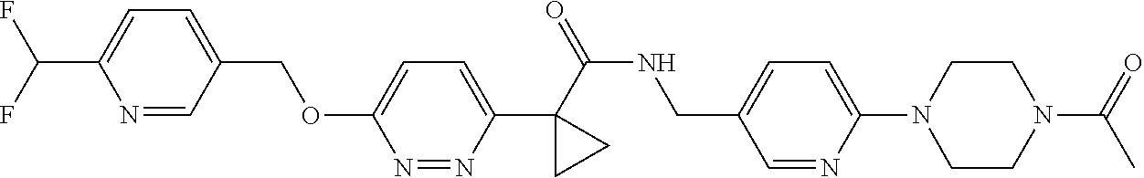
C1(C(=O)NCC2=CC=C(N3CCN(C(=O)C)CC3)N=C2)(C2=CC=C(OCC3=CC=C(C(F)F)N=C3)N=N2)CC1
